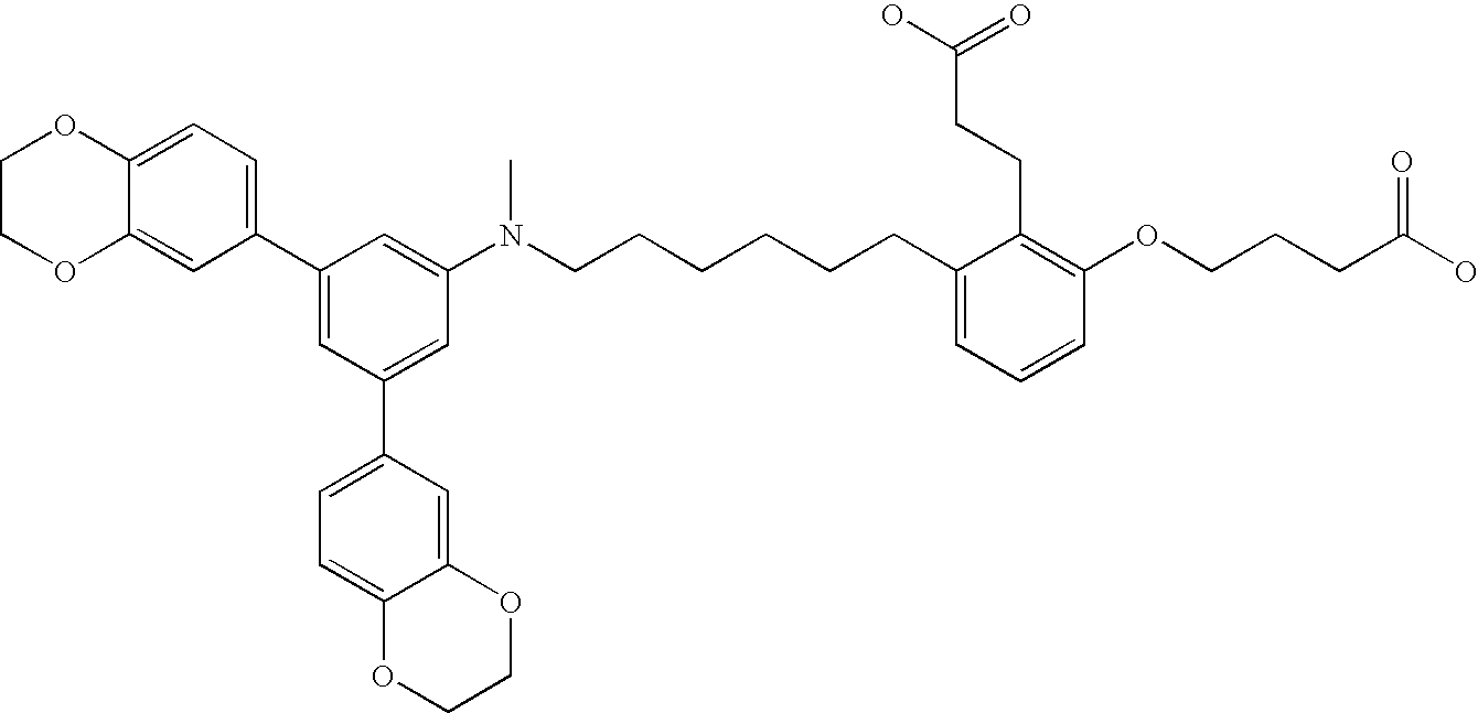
C1(C2=CC=C3C(=C2)OCCO3)=CC(C2=CC=C3C(=C2)OCCO3)=CC(N(CCCCCCC2=CC=CC(OCCCC(O)=O)=C2CCC(O)=O)C)=C1
